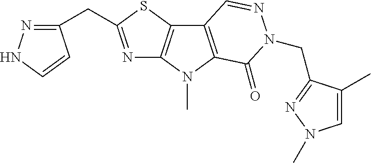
N1=C(CC2=NNC=C2)SC2=C1N(C)C1=C2C=NN(CC2=NN(C)C=C2C)C1=O
